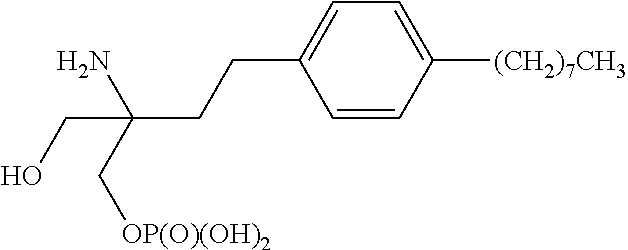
C1=CC([(CH2)7CH3])=CC=C1CCC(C[OP(O)(OH)2])(N)CO
